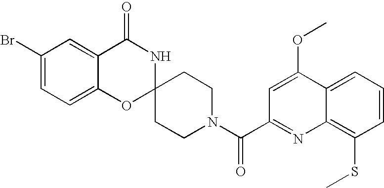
C1(Br)=CC=C2C(=C1)C(=O)NC1(O2)CCN(C(C2=NC3=C(SC)C=CC=C3C(OC)=C2)=O)CC1
